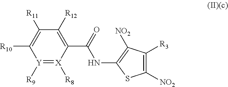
C1([R12])=C(C(NC2=C([NO2])C([R3])=C([NO2])S2)=O)[X]([R8])=[Y]([R9])C([R10])=C1[R11]
